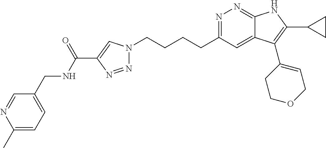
N1=C(CCCCN2N=NC(C(NCC3=CC=C(C)N=C3)=O)=C2)C=C2C(=N1)NC(C1CC1)=C2C1=CCOCC1
